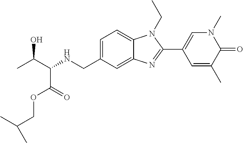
C1=C(CNC(C(C)O)C(=O)OCC(C)C)C=C2C(=C1)N(CC)C(C1=CN(C)C(=O)C(C)=C1)=N2
